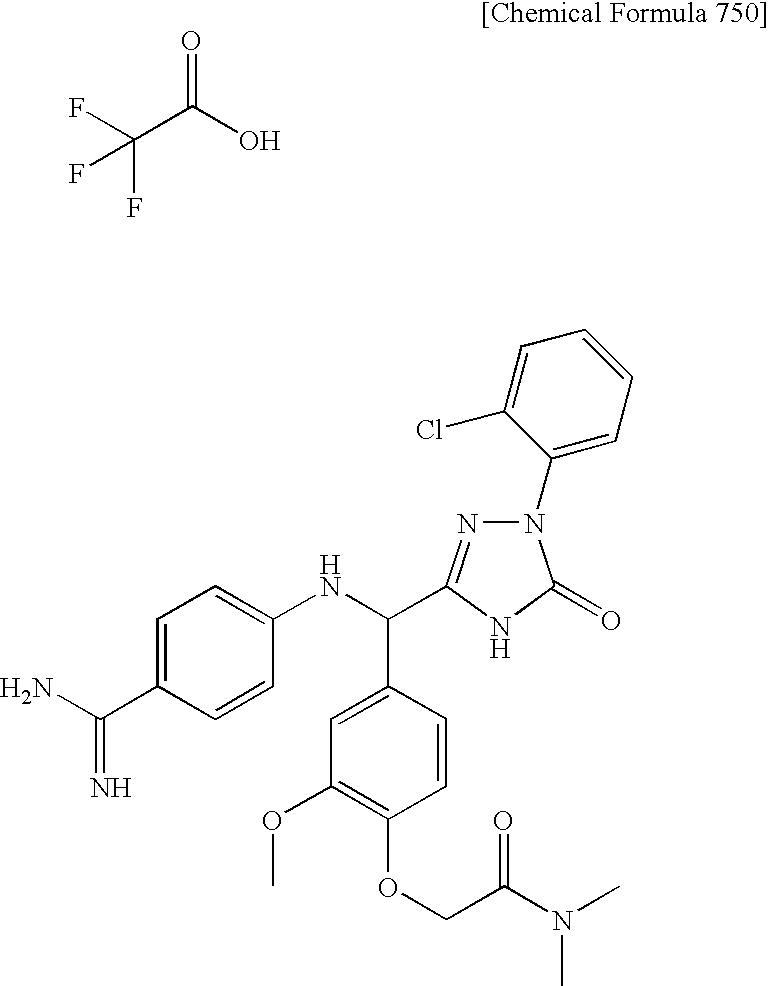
FC(C(O)=O)(F)F.C1=C(C(=N)N)C=CC(NC(C2=CC(OC)=C(OCC(N(C)C)=O)C=C2)C2=NN(C3=CC=CC=C3Cl)C(=O)N2)=C1
